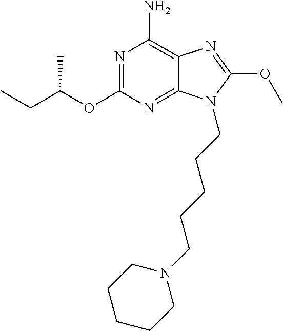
N1=C(OC(CC)C)N=C2C(=C1N)N=C(OC)N2CCCCCN1CCCCC1
